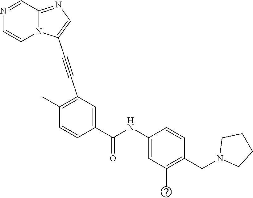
N1=CC2=NC=C(C#CC3=C(C)C=CC(C(NC4=CC(C)=C(CN5CCCC5)C=C4)=O)=C3)N2C=C1
